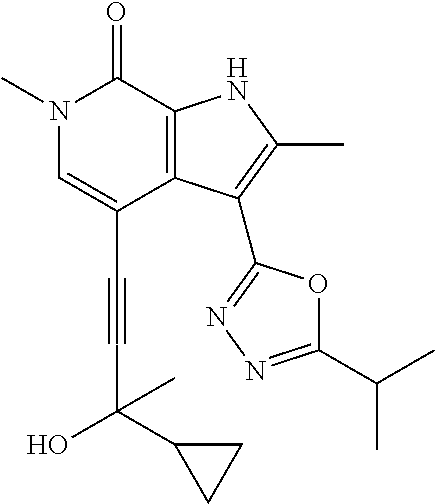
C(C1=CN(C)C(=O)C2=C1C(C1=NN=C(C(C)C)O1)=C(C)N2)#CC(C1CC1)(C)O
